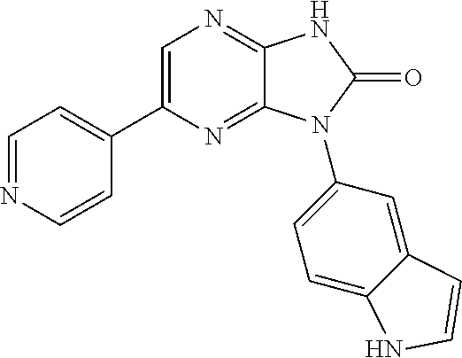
C1=C(C2=CC=NC=C2)N=C2C(=N1)NC(=O)N2C1=CC=C2C(=C1)C=CN2
